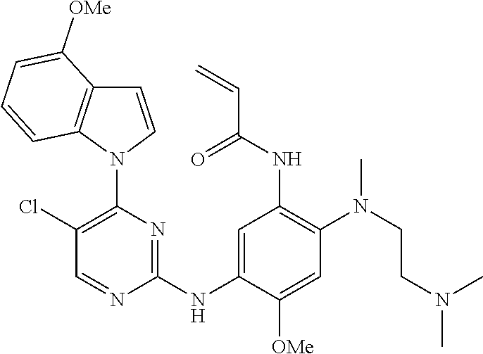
C1=NC(NC2=CC(NC(C=C)=O)=C(N(CCN(C)C)C)C=C2[OMe])=NC(N2C=CC3=C2C=CC=C3[OMe])=C1Cl
